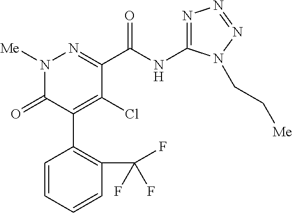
C1(C(NC2=NN=NN2CC[Me])=O)=NN([Me])C(=O)C(C2=C(C(F)(F)F)C=CC=C2)=C1Cl
